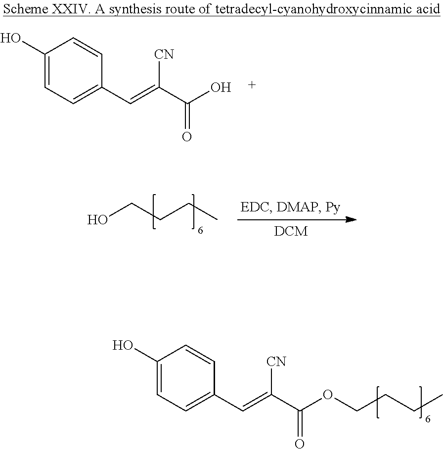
C1(O)=CC=C(C=C(C(O)=O)[CN])C=C1.OCCCC.C1(O)=CC=C(C=C(C(OCCCC)=O)[CN])C=C1
